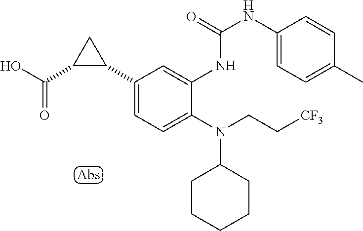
C1(C2CC2C(O)=O)=CC=C(N(C2CCCCC2)CC[CF3])C(NC(=O)NC2=CC=C(C)C=C2)=C1
